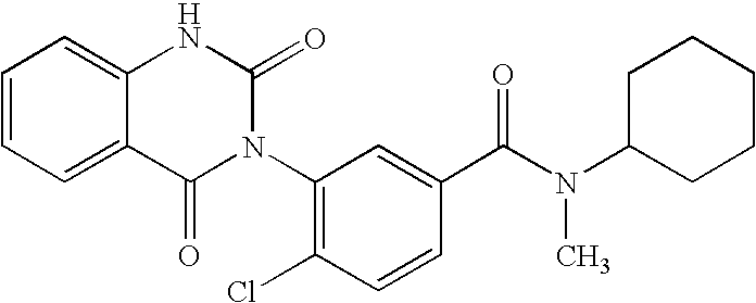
C12=CC=CC=C1NC(=O)N(C1=C(Cl)C=CC(C(N(C3CCCCC3)C)=O)=C1)C2=O
